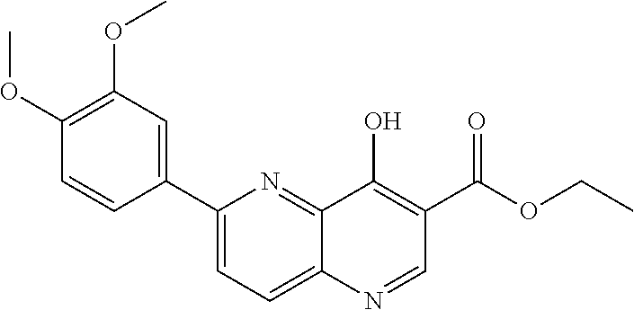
C1(C2=CC(OC)=C(OC)C=C2)=CC=C2C(=N1)C(O)=C(C(OCC)=O)C=N2
